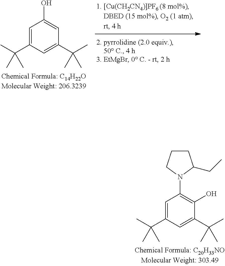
C1=C(C(C)(C)C)C=C(C(C)(C)C)C=C1O.C1=C(C(C)(C)C)C=C(C(C)(C)C)C(O)=C1N1CCCC1CC
